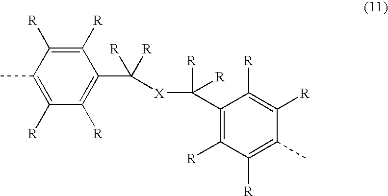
CC1=C([R])C([R])=C(C([R])([R])[X]C([R])([R])C2=C([R])C([R])=C(C)C([R])=C2[R])C([R])=C1[R]
